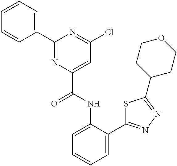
C1=C(NC(C2=CC(Cl)=NC(C3=CC=CC=C3)=N2)=O)C(C2=NN=C(C3CCOCC3)S2)=CC=C1
